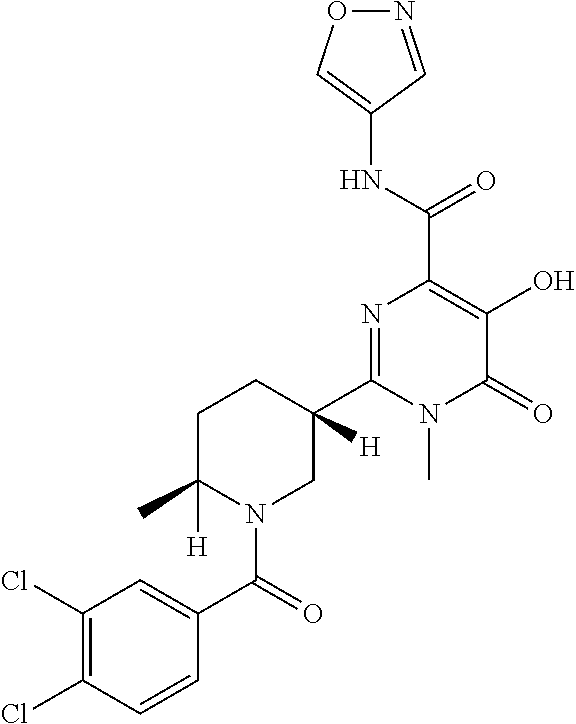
N1=CC(NC(C2=C(O)C(=O)N(C)C(C3([H])CCC([H])(C)N(C(C4=CC(Cl)=C(Cl)C=C4)=O)C3)=N2)=O)=CO1
